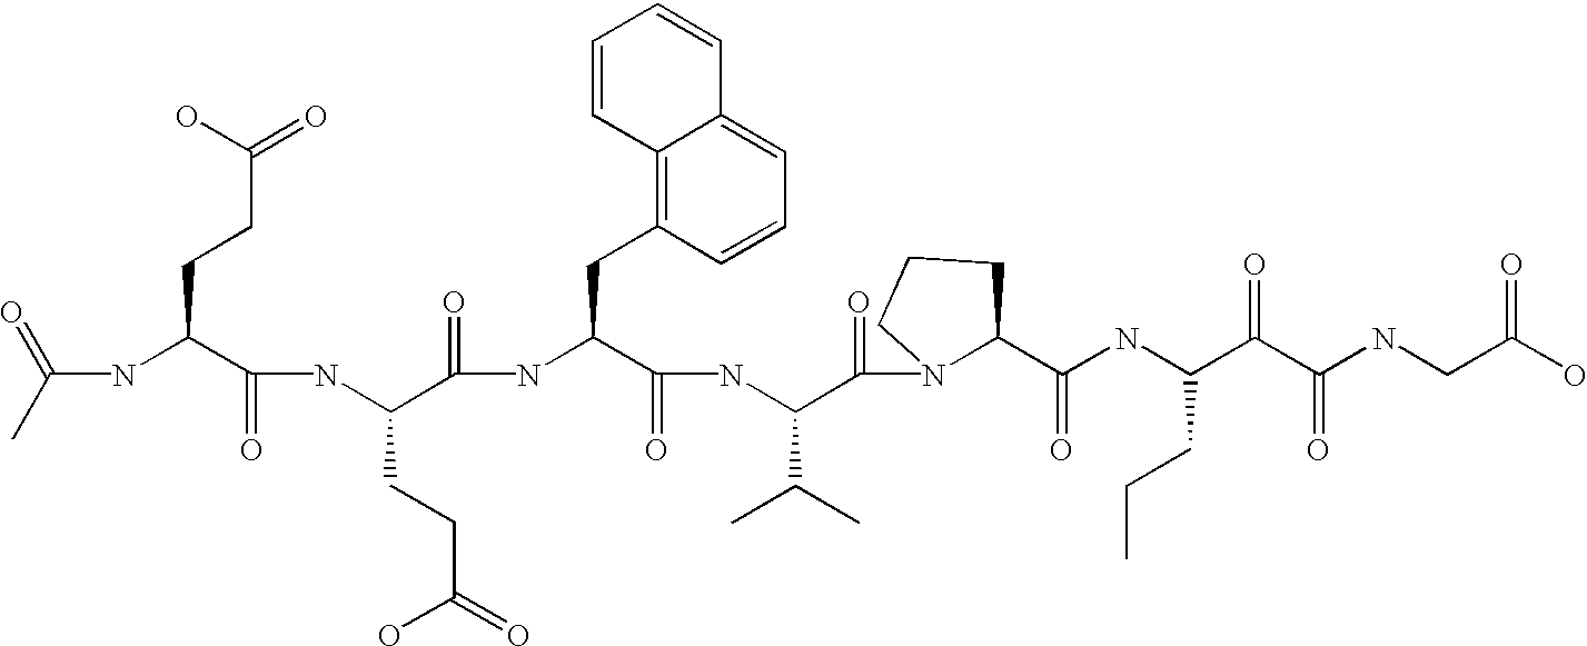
C(NC(C(NC(C(=O)NC(C(=O)NC(C(=O)N1C(C(=O)NC(C(C(=O)NCC(O)=O)=O)CCC)CCC1)C(C)C)CC1=C2C(=CC=C1)C=CC=C2)CCC(=O)O)=O)CCC(=O)O)(C)=O
